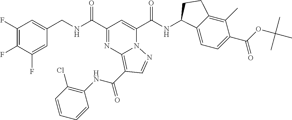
C1(C(NCC2=CC(F)=C(F)C(F)=C2)=O)=NC2=C(C(NC3=C(Cl)C=CC=C3)=O)C=NN2C(C(NC2C3=CC=C(C(OC(C)(C)C)=O)C(C)=C3CC2)=O)=C1
